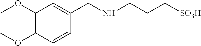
N(CCC[SO3H])CC1=CC(OC)=C(OC)C=C1
